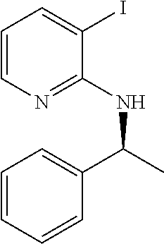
C1=CN=C(NC(C)C2=CC=CC=C2)C(I)=C1
